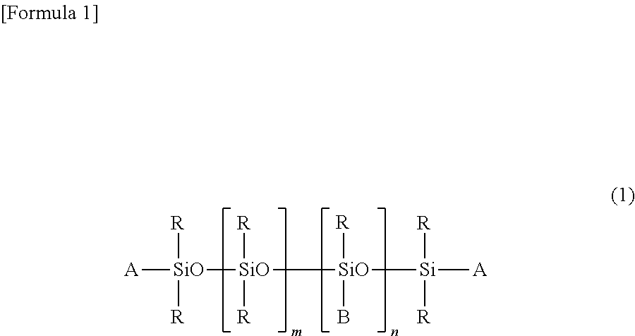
[A][SiO]([SiO]([SiO]([R])(B)[Si]([A])([R])[R])([R])[R])([R])[R]
